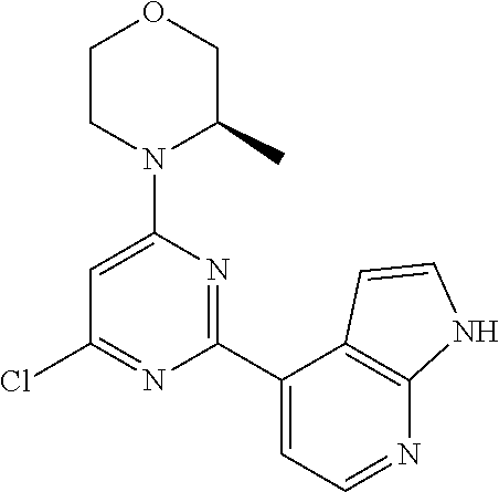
C1(Cl)=NC(C2=CC=NC3=C2C=CN3)=NC(N2C(C)COCC2)=C1
